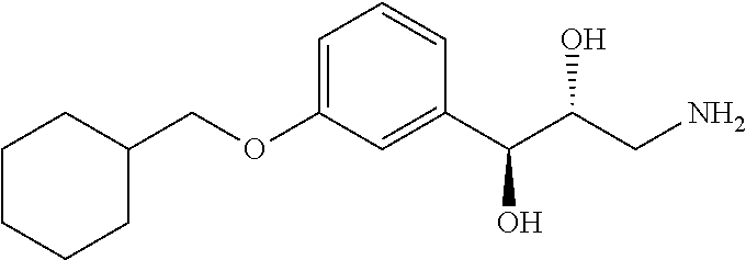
C1=C(OCC2CCCCC2)C=C(C(C(CN)O)O)C=C1
